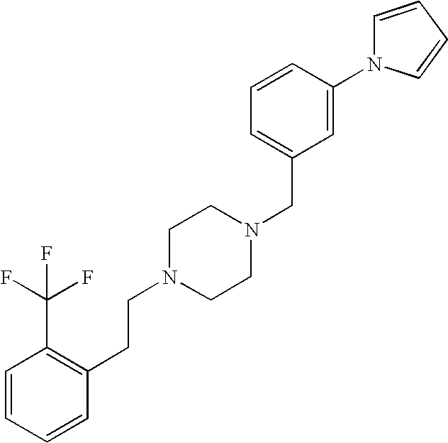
C(C1=C(C(F)(F)F)C=CC=C1)CN1CCN(CC2=CC=CC(N3C=CC=C3)=C2)CC1
